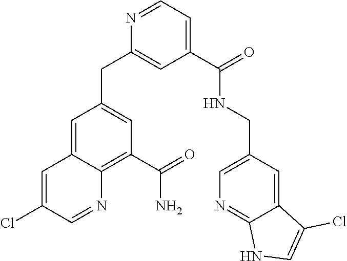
N1=CC=C(C(NCC2=CN=C3C(=C2)C(Cl)=CN3)=O)C=C1CC1=CC(C(N)=O)=C2C(=C1)C=C(Cl)C=N2
